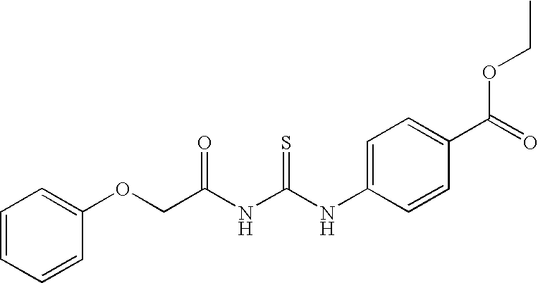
C(C(NC(NC1=CC=C(C(OCC)=O)C=C1)=S)=O)OC1=CC=CC=C1
